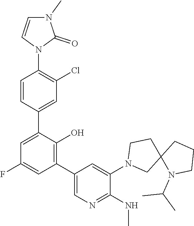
N1(C2=CC(C3=C(O)C(C4=CC(Cl)=C(N5C=CN(C)C5=O)C=C4)=CC(F)=C3)=CN=C2NC)CC2(CC1)N(C(C)C)CCC2
